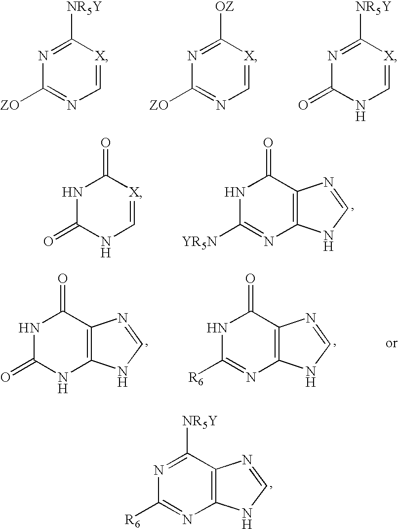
C1([ZO])=NC=[X]C([NR5Y])=N1.C1([ZO])=NC=[X]C([OZ])=N1.C1(=O)NC=[X]C([NR5Y])=N1.C1(=O)NC=[X]C(=O)N1.C1([YR5N])=NC2=C(C(=O)N1)N=CN2.C1(=O)NC2=C(C(=O)N1)N=CN2.C1([R6])=NC2=C(C(=O)N1)N=CN2.C1([R6])=NC2=C(C([NR5Y])=N1)N=CN2
